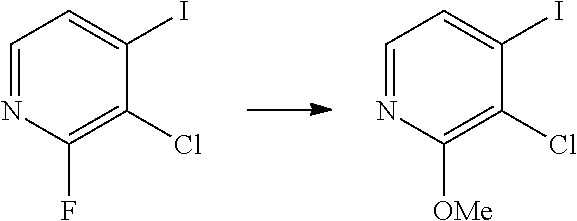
C1=NC(F)=C(Cl)C(I)=C1.C1=NC([OMe])=C(Cl)C(I)=C1
